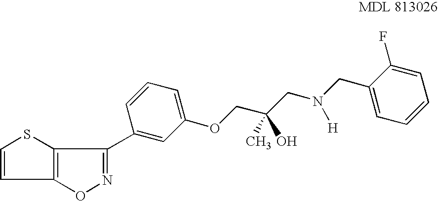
C1=CC2=C(S1)C(C1=CC(OCC(CN(CC3=CC=CC=C3F)[H])(C)O)=CC=C1)=NO2
